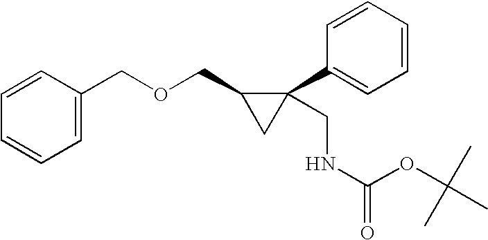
C1=C(COCC2CC2(CNC(=O)OC(C)(C)C)C2=CC=CC=C2)C=CC=C1
